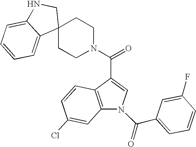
N1(C(=O)C2=CC=CC(F)=C2)C2=C(C(C(N3CCC4(CC3)CNC3=CC=CC=C43)=O)=C1)C=CC(Cl)=C2
